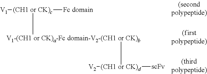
C[(CH1 or CK)c]([V1])[Fc domain].C[(CH1 or CK)d]([V2])[scFv]
